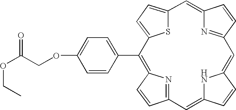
C1=CC(C2=C3C=CC(=N3)C=C3C=CC(=CC4=NC(=CC5=CC=C2S5)C=C4)N3)=CC=C1OCC(OCC)=O
